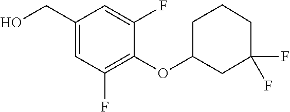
C1(OC2CC(F)(F)CCC2)=C(F)C=C(CO)C=C1F
